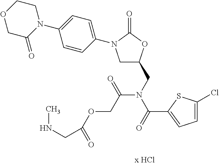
C1C(=O)N(C2=CC=C(N3CC(CN(C(=O)C4=CC=C(Cl)S4)C(COC(CNC)=O)=O)OC3=O)C=C2)CCO1
